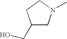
C1(CO)CN(C)CC1
